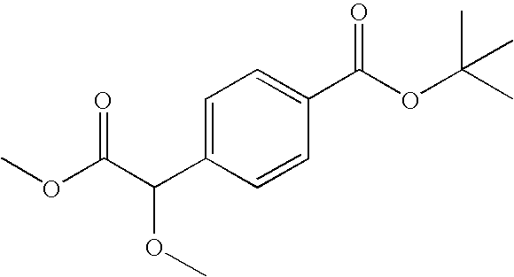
C1=C(C(C(OC)=O)OC)C=CC(C(OC(C)(C)C)=O)=C1
